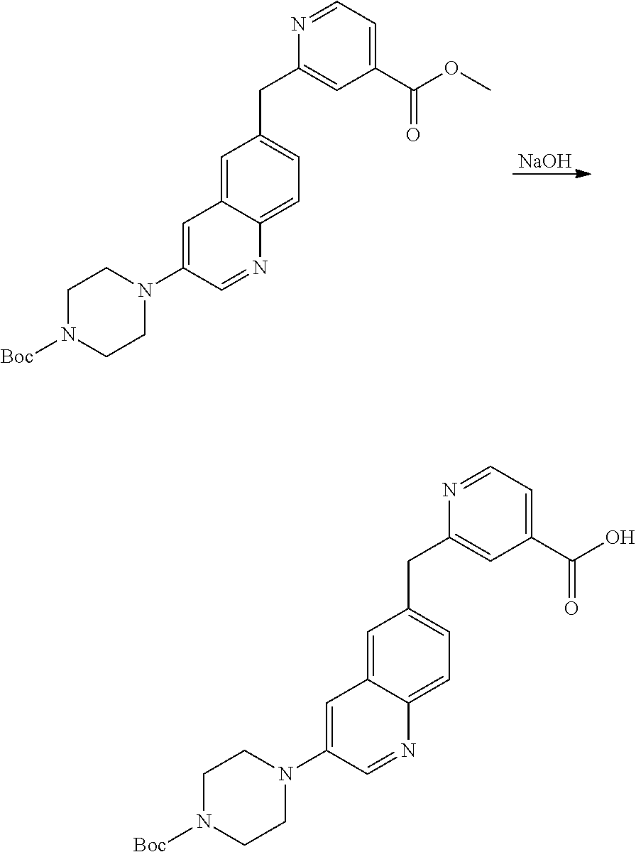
C1N([Boc])CCN(C2=CC3=CC(CC4=CC(C(OC)=O)=CC=N4)=CC=C3N=C2)C1.[NaOH].C1N([Boc])CCN(C2=CC3=CC(CC4=CC(C(O)=O)=CC=N4)=CC=C3N=C2)C1
